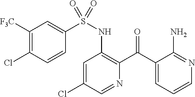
C1=C(Cl)C=NC(C(C2=CC=CN=C2N)=O)=C1NS(=O)(C1=CC([F3C])=C(Cl)C=C1)=O
